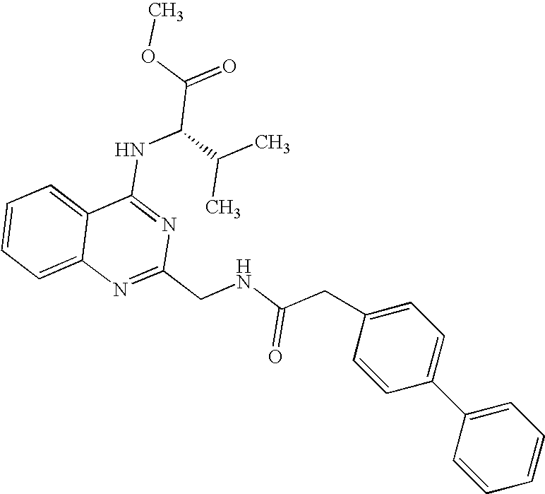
C12=CC=CC=C1N=C(CNC(CC1=CC=C(C3=CC=CC=C3)C=C1)=O)N=C2NC(C(=O)OC)C(C)C
